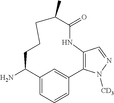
C12=CC=CC(=C1)C1=C(C=NN1[CD3])NC(=O)C(C)CCCC2N
